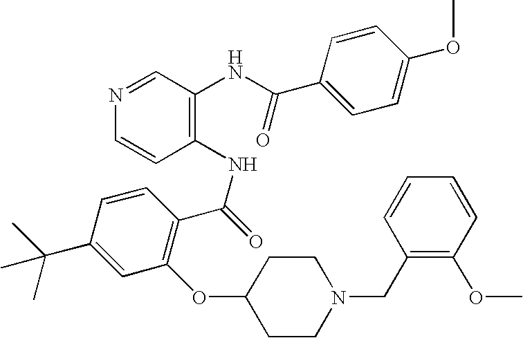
N1=CC(NC(C2=CC=C(OC)C=C2)=O)=C(NC(=O)C2=C(OC3CCN(CC4=C(OC)C=CC=C4)CC3)C=C(C(C)(C)C)C=C2)C=C1
